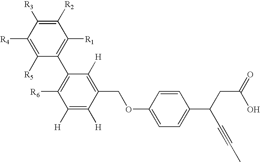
C1([R2])=C([R3])C([R4])=C([R5])C(C2=C([R6])C([H])=C([H])C(COC3=CC=C(C(CC(O)=O)C#CC)C=C3)=C2[H])=C1[R1]
